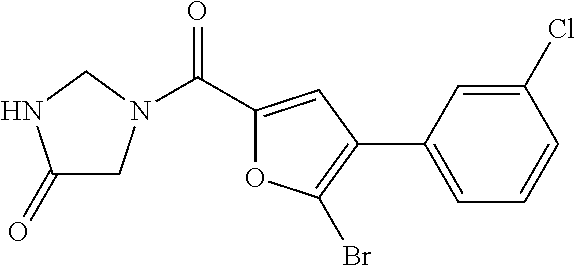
C(C1=CC(C2=CC=CC(Cl)=C2)=C(Br)O1)(=O)N1CC(=O)NC1
